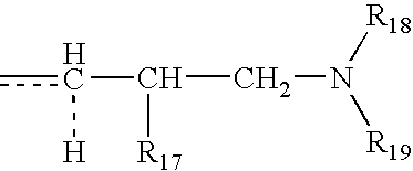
cc(C(CN([R18])[R19])[R17])[H]
